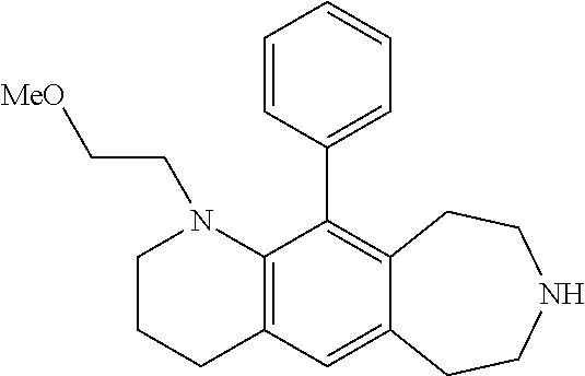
C1CCC2=C(N1CC[MeO])C(C1=CC=CC=C1)=C1C(=C2)CCNCC1
